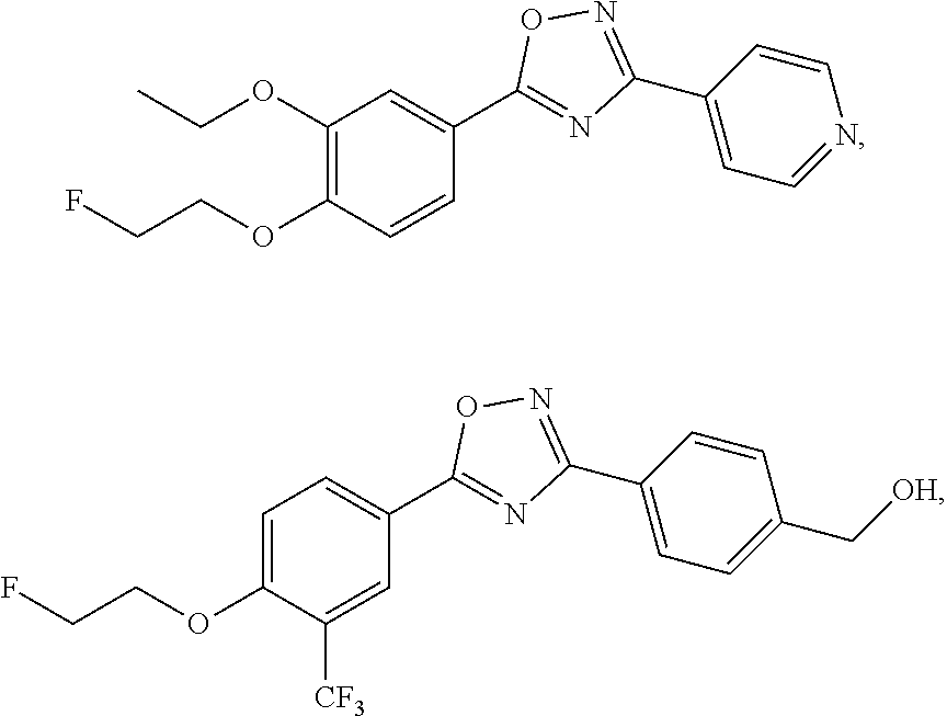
C1(OCC)=C(OCCF)C=CC(C2=NC(C3=CC=NC=C3)=NO2)=C1.C1=C(OCCF)C([CF3])=CC(C2=NC(C3=CC=C(C[OH])C=C3)=NO2)=C1
